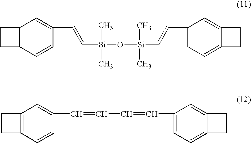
C1CC2=C1C=C(C=C[Si](C)(C)O[Si](C)(C)C=CC1=CC=C3CCC3=C1)C=C2.C1CC2=C1C=C(C=CC=CC1=CC=C3CCC3=C1)C=C2
